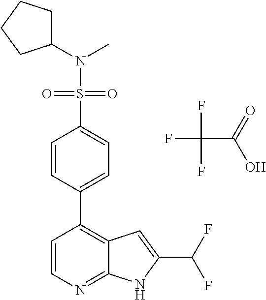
C1(N(S(=O)(=O)C2=CC=C(C3=C4C(=NC=C3)NC(C(F)F)=C4)C=C2)C)CCCC1.FC(C(=O)O)(F)F
